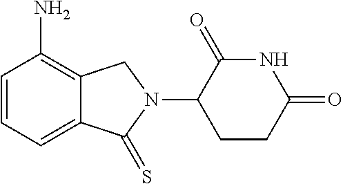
C1=CC=C2C(=C1N)CN(C1CCC(=O)NC1=O)C2=S
